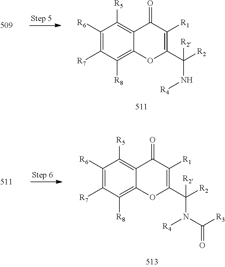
C1([R7])=C([R6])C([R5])=C2C(=C1[R8])OC(C(N[R4])([R2])[R2])=C([R1])C2=O.C1([R7])=C([R6])C([R5])=C2C(=C1[R8])OC(C(N([R4])C([R3])=O)([R2])[R2])=C([R1])C2=O
